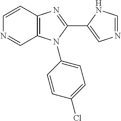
C1(C2=NC3=C(N2C2=CC=C(Cl)C=C2)C=NC=C3)=CN=CN1
